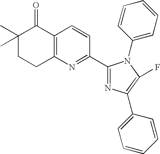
C1(C)(C)CCC2=C(C1=O)C=CC(C1=NC(C3=CC=CC=C3)=C(F)N1C1=CC=CC=C1)=N2
